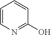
C1=CN=C(O)C=C1
